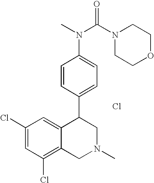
C1(Cl)=CC(Cl)=C2C(=C1)C(C1=CC=C(N(C(=O)N3CCOCC3)C)C=C1)CN(C)C2.Cl
